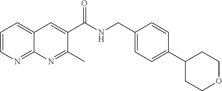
C1=CN=C2C(=C1)C=C(C(NCC1=CC=C(C3CCOCC3)C=C1)=O)C(C)=N2
